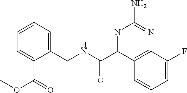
C1=CC=C(CNC(C2=NC(N)=NC3=C2C=CC=C3F)=O)C(C(=O)OC)=C1
